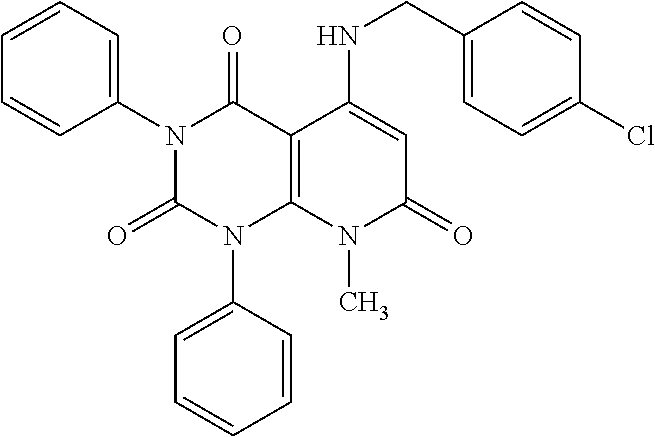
N1(C2=CC=CC=C2)C(=O)N(C2=CC=CC=C2)C2=C(C1=O)C(NCC1=CC=C(Cl)C=C1)=CC(=O)N2C
